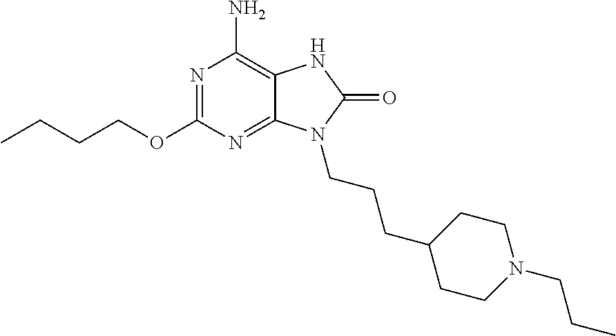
N1=C(OCCCC)N=C2C(=C1N)NC(=O)N2CCCC1CCN(CCC)CC1
